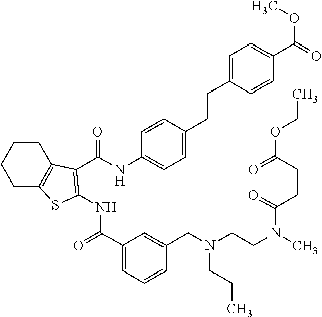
C1CC2=C(CC1)SC(NC(=O)C1=CC=CC(CN(CCC)CCN(C(=O)CCC(=O)OCC)C)=C1)=C2C(NC1=CC=C(CCC2=CC=C(C(=O)OC)C=C2)C=C1)=O
